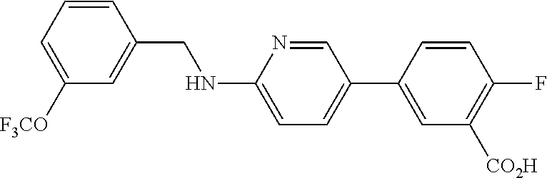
C1([F3CO])=CC=CC(CNC2=CC=C(C3=CC([CO2H])=C(F)C=C3)C=N2)=C1
